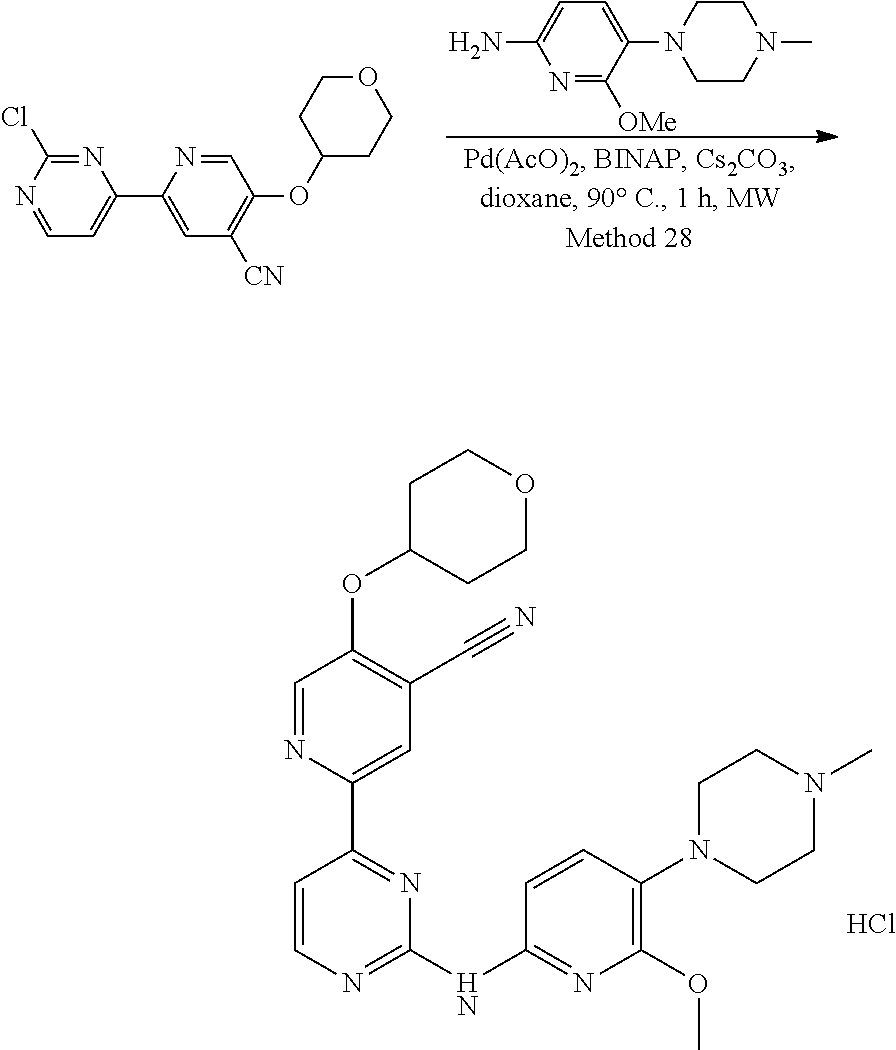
C1=NC(Cl)=NC(C2=CC([CN])=C(OC3CCOCC3)C=N2)=C1.N1=C([OMe])C(N2CCN(C)CC2)=CC=C1N.C1C(OC2=C(C#N)C=C(C3=NC(NC4=NC(OC)=C(N5CCN(C)CC5)C=C4)=NC=C3)N=C2)CCOC1.Cl
